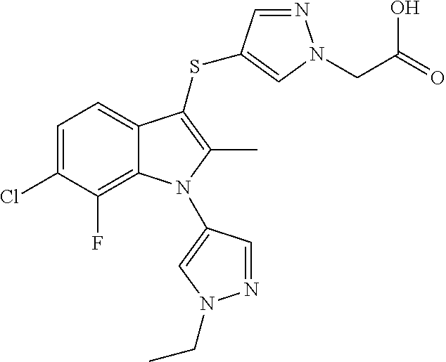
C1=C(Cl)C(F)=C2C(=C1)C(SC1=CN(CC(=O)O)N=C1)=C(C)N2C1=CN(CC)N=C1
